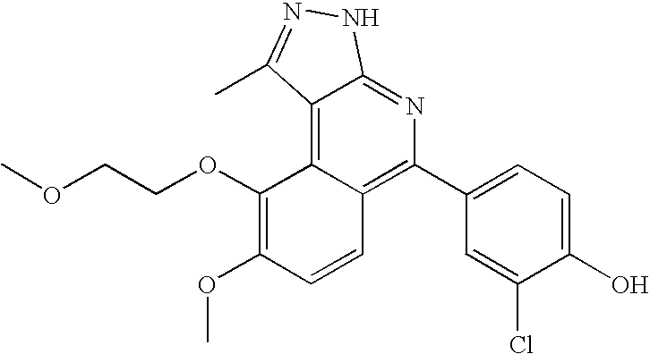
C1=C(O)C(Cl)=CC(C2=C3C(=C4C(=N2)NN=C4C)C(OCCOC)=C(OC)C=C3)=C1
